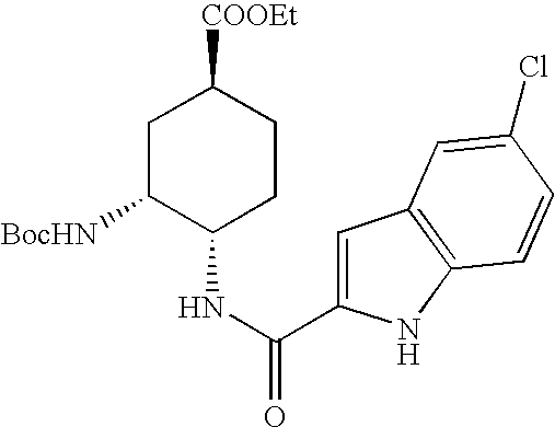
C1C([BocHN])C(NC(=O)C2=CC3=C(N2)C=CC(Cl)=C3)CCC1[COOEt]
